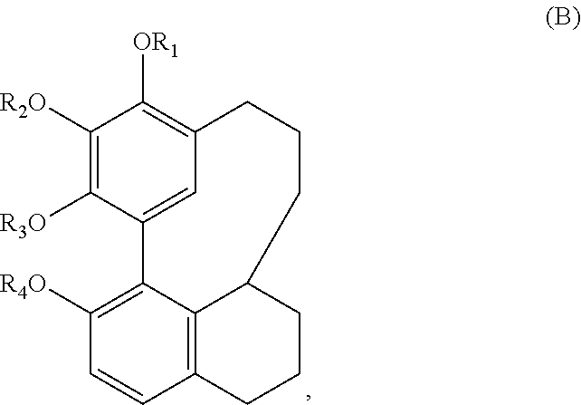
C1([R3O])=C([R2O])C([OR1])=C2C=C1C1=C([R4O])C=CC3=C1C(CCC2)CCC3
